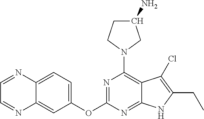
N1=C(OC2=CC=C3C(=C2)N=CC=N3)N=C2C(=C1N1CC(N)CC1)C(Cl)=C(CC)N2
